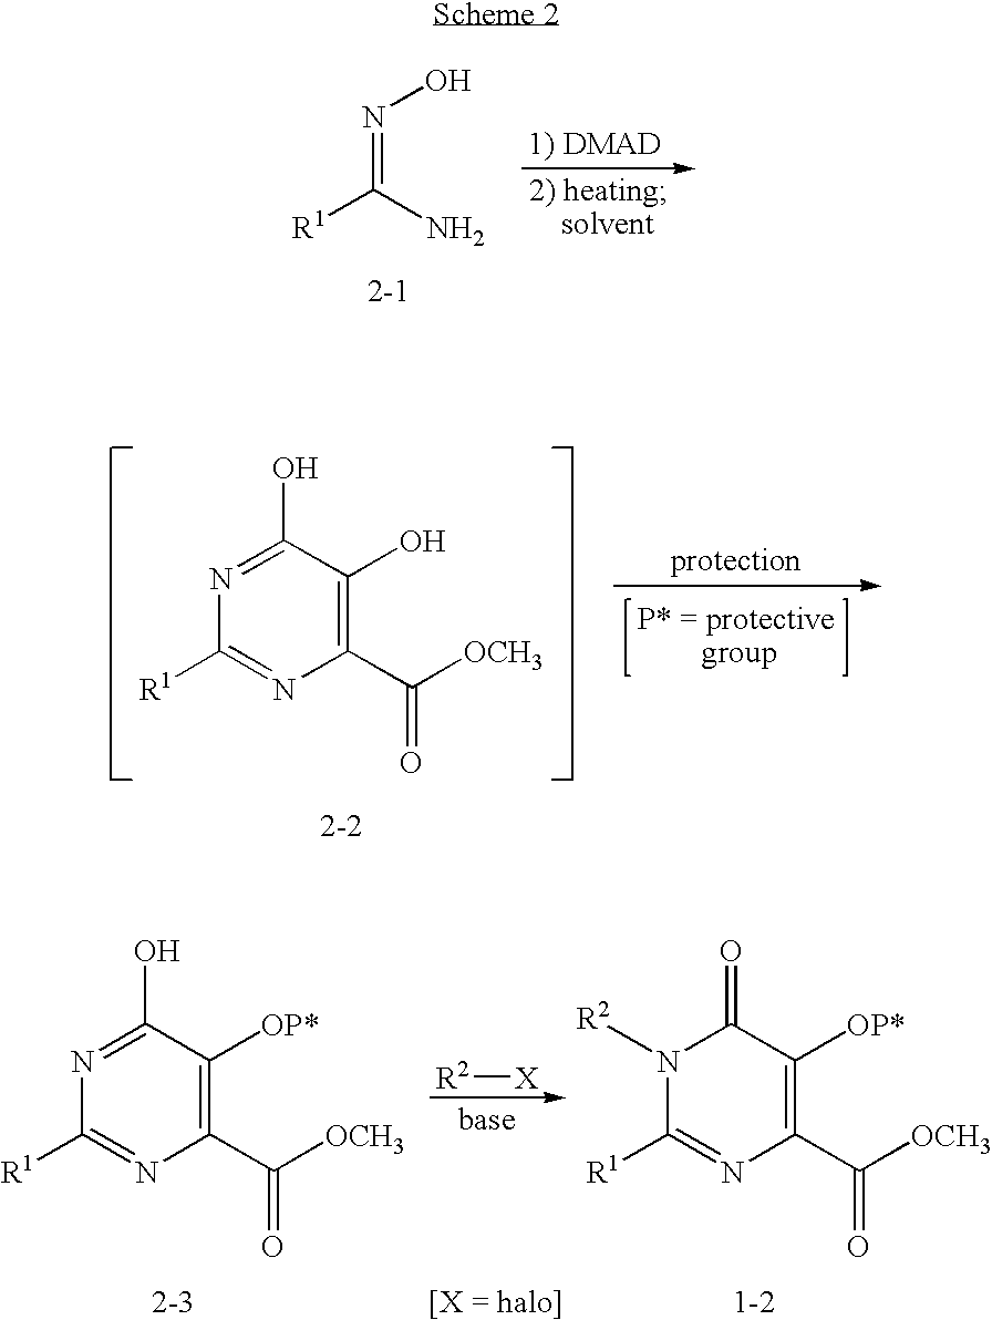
N(=C(N)[R1])O.N1=C(O)C(O)=C(C([OCH3])=O)N=C1[R1].[R2][X].N1=C(O)C([OP*])=C(C([OCH3])=O)N=C1[R1].N1([R2])C([R1])=NC(C([OCH3])=O)=C([OP*])C1=O
